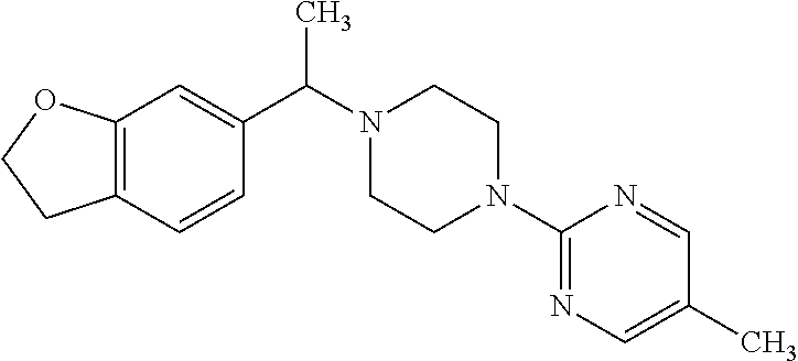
C12=C(C=CC(C(N3CCN(C4=NC=C(C)C=N4)CC3)C)=C1)CCO2
